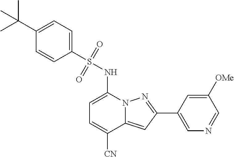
C1=C(NS(C2=CC=C(C(C)(C)C)C=C2)(=O)=O)N2C(=CC(C3=CN=CC([OMe])=C3)=N2)C([CN])=C1
